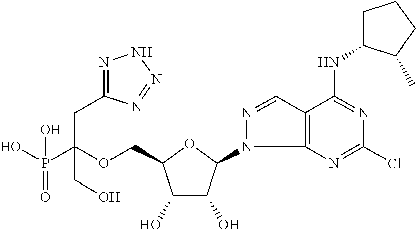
C(OCC1C(O)C(O)C(N2C3=C(C=N2)C(NC2CCCC2C)=NC(Cl)=N3)O1)(P(O)(=O)O)(CC1=NNN=N1)CO
